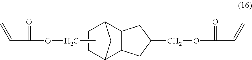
C12C3C(C(C1)CC2)CC(COC(=O)C=C)C3.CCOC(=O)C=C
